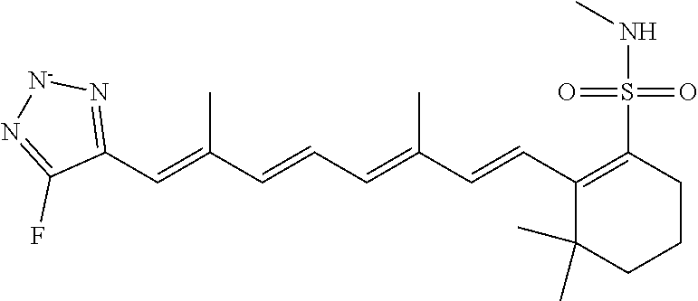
C1(C=C(C=CC=C(C=CC2=C(S(=O)(=O)NC)CCCC2(C)C)C)C)=N[N-]N=C1F
